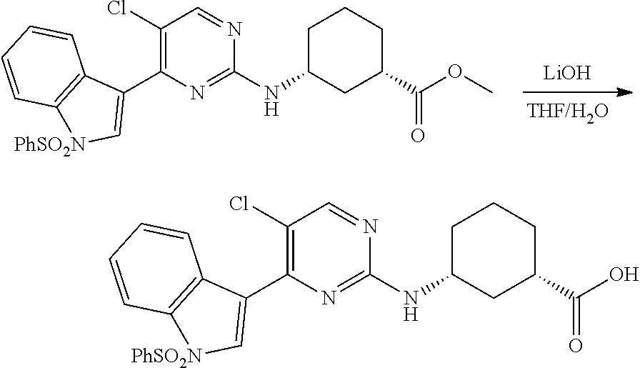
[LiOH].C1(Cl)=C(C2=C[PhSO2N]C3=C2C=CC=C3)N=C(NC2CC(C(OC)=O)CCC2)N=C1.C1(Cl)=C(C2=C[PhSO2N]C3=C2C=CC=C3)N=C(NC2CC(C(O)=O)CCC2)N=C1
